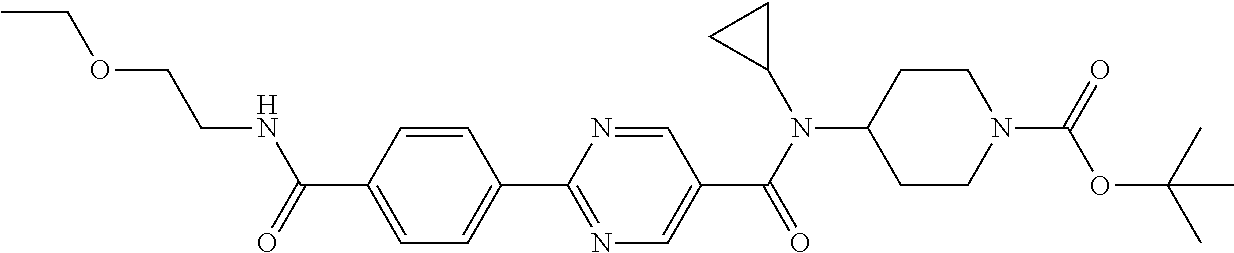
C1(C(=O)NCCOCC)=CC=C(C2=NC=C(C(N(C3CC3)C3CCN(C(=O)OC(C)(C)C)CC3)=O)C=N2)C=C1
